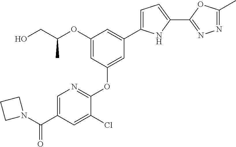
OCC(OC1=CC(OC2=NC=C(C(N3CCC3)=O)C=C2Cl)=CC(C2=CC=C(C3=NN=C(C)O3)N2)=C1)C
